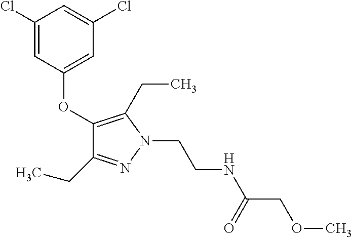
C1(OC2=CC(Cl)=CC(Cl)=C2)=C(CC)N(CCNC(COC)=O)N=C1CC
